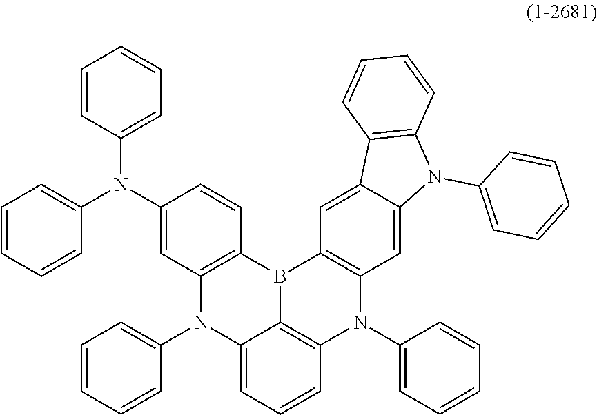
C1=CC(N(C2=CC3=C(C=C2)B2C4=C(N(C5=CC=CC=C5)C5=C2C=C2C(=C5)N(C5=CC=CC=C5)C5=C2C=CC=C5)C=CC=C4N3C2=CC=CC=C2)C2=CC=CC=C2)=CC=C1
